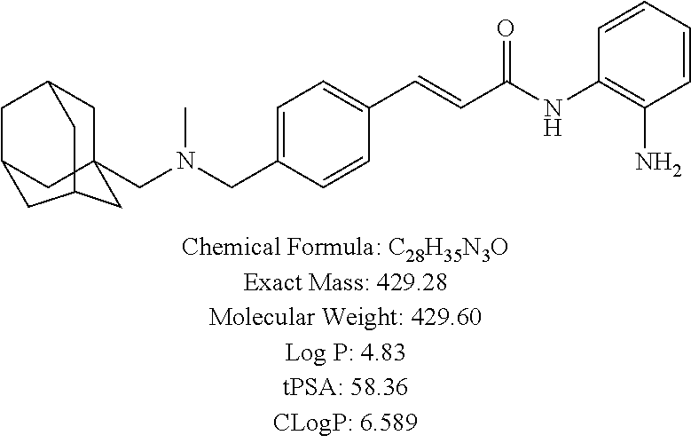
C1=C(CN(CC23CC(C)CC(C2)CCC3)C)C=CC(C=CC(NC2=C(N)C=CC=C2)=O)=C1
